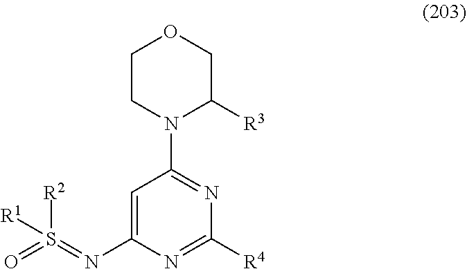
C1=C(N=S(=O)([R2])[R1])N=C([R4])N=C1N1C([R3])COCC1
